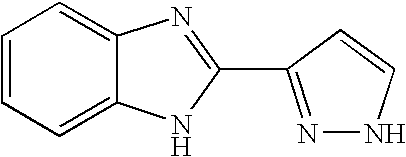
C1=C2C(=CC=C1)N=C(C1=NNC=C1)N2
